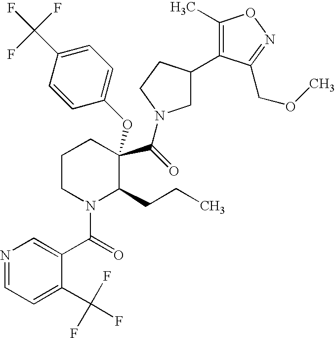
C1CN(C(C2=CN=CC=C2C(F)(F)F)=O)C(CCC)C(C(=O)N2CC(C3=C(C)ON=C3COC)CC2)(OC2=CC=C(C(F)(F)F)C=C2)C1
